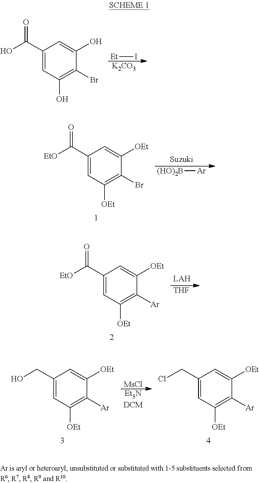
[Et]I.[K2CO3].C1(C(O)=O)=CC(O)=C(Br)C(O)=C1.C1(C([EtO])=O)=CC([OEt])=C(Br)C([OEt])=C1.[(HO)2B][Ar].C1(C([EtO])=O)=CC([OEt])=C([Ar])C([OEt])=C1.[THF].C1(CO)=CC([OEt])=C([Ar])C([OEt])=C1.[Et3NDCM].[MsCl].C1(CCl)=CC([OEt])=C([Ar])C([OEt])=C1
